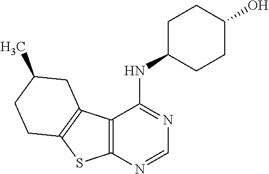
C12=C(C3=C(S1)CCC(C)C3)C(NC1CCC(O)CC1)=NC=N2
